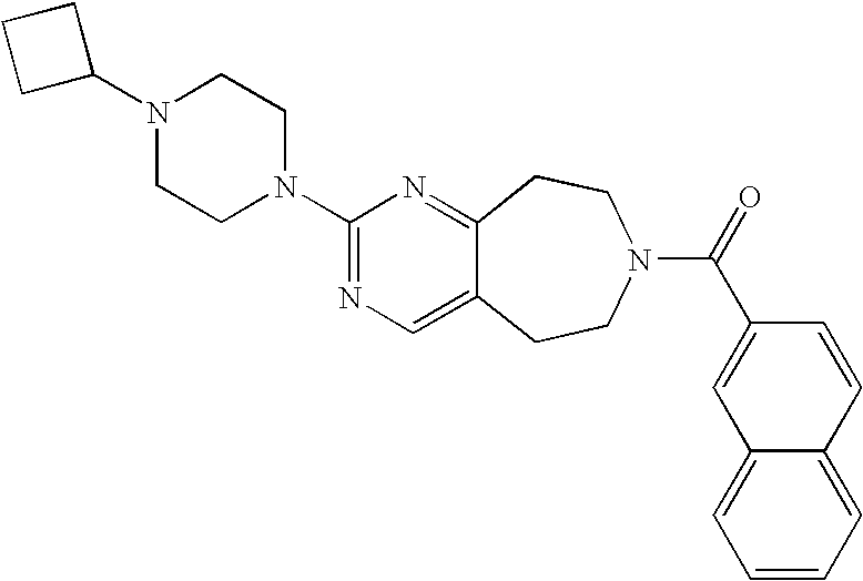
C1C(N2CCN(C3=NC=C4C(=N3)CCN(C(=O)C3=CC5=CC=CC=C5C=C3)CC4)CC2)CC1
